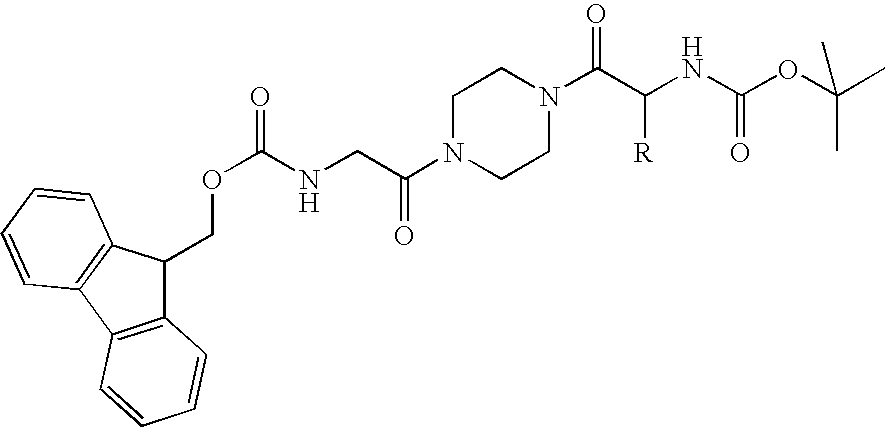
C12=C(C3=C(C1COC(=O)NCC(N1CCN(C(C(NC(OC(C)(C)C)=O)[R])=O)CC1)=O)C=CC=C3)C=CC=C2
